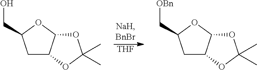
[THF].C1C2C(OC1CO)OC(C)(C)O2.C1C2C(OC1C[OBn])OC(C)(C)O2
